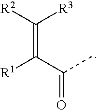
C(=C(C(=O)C)[R1])([R2])[R3]
